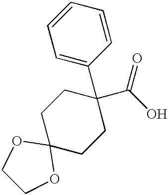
C1=CC=C(C2(C(O)=O)CCC3(CC2)OCCO3)C=C1
